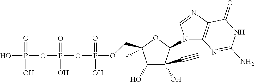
C1(O)C(C#C)(O)C(N2C3=C(N=C2)C(=O)NC(N)=N3)OC1(F)COP(OP(OP(O)(O)=O)(O)=O)(O)=O
